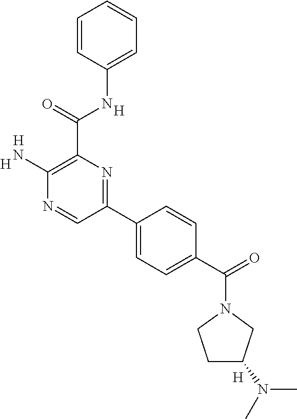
[H].C1(N)=C(C(NC2=CC=CC=C2)=O)N=C(C2=CC=C(C(N3CCC(N(C)C)C3)=O)C=C2)C=N1.[H].[H].[H]
